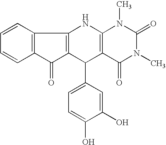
C1=CC2=C(C=C1)C(=O)C1=C2NC2=C(C1C1=CC=C(O)C(O)=C1)C(=O)N(C)C(=O)N2C
